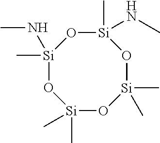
[Si]1(C)(NC)O[Si](C)(NC)O[Si](C)(C)O[Si](C)(C)O1
